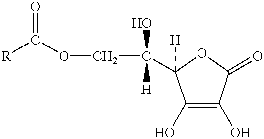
C1(O)=C(O)C(=O)OC1(C(COC([R])=O)(O)[H])[H]
